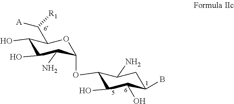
C1(O)C(O)C(N)C(OC2C(O)C(O)C(B)CC2N)OC1C([R1])[A]
